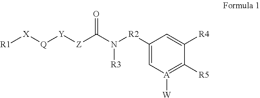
C1=C([R2]N(C([Z][Y][Q][X][R1])=O)[R3])C=C([R4])C([R5])=[A]1[W]
